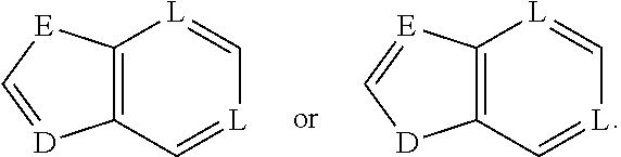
C12=C(C=[L]C=[L]1)[D]C=[E]2.C12=C(C=[L]C=[L]1)[D]=C[E]2
